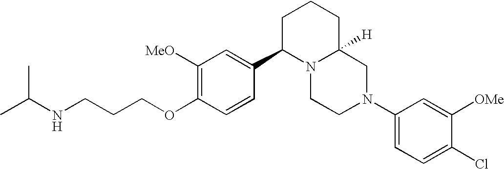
C1([MeO])=C(OCCCNC(C)C)C=CC(C2N3C([H])(CCC2)CN(C2=CC=C(Cl)C([OMe])=C2)CC3)=C1
